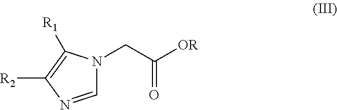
C1=NC([R2])=C([R1])N1CC([OR])=O
